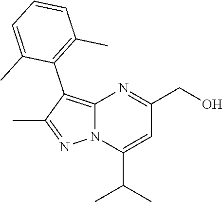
C12=C(C3=C(C)C=CC=C3C)C(C)=NN1C(C(C)C)=CC(CO)=N2
